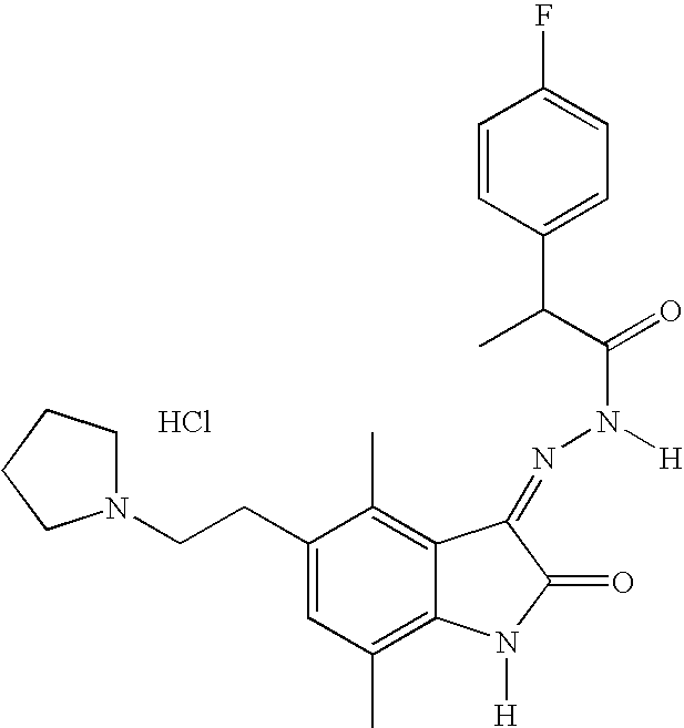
Cl.C1=CC(C(C)C(=O)N(N=C2C3=C(C)C(CCN4CCCC4)=CC(C)=C3N([H])C2=O)[H])=CC=C1F
